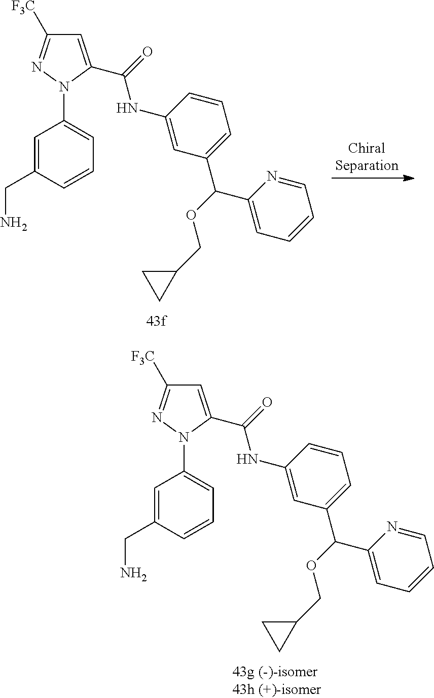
C1=C(CN)C=CC=C1N1C(C(NC2=CC(C(C3=CC=CC=N3)OCC3CC3)=CC=C2)=O)=CC([F3C])=N1.C1=C(CN)C=CC=C1N1C(C(NC2=CC(C(C3=CC=CC=N3)OCC3CC3)=CC=C2)=O)=CC([F3C])=N1
